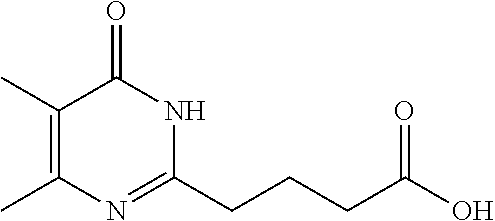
C1(C)=C(C)N=C(CCCC(O)=O)NC1=O
